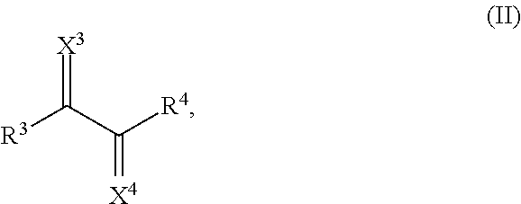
[R3]C(C([R4])=[X4])=[X3]
